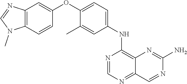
C1=NC(NC2=CC=C(OC3=CC4=C(N(C)C=N4)C=C3)C(C)=C2)=C2N=C(N)N=CC2=N1
